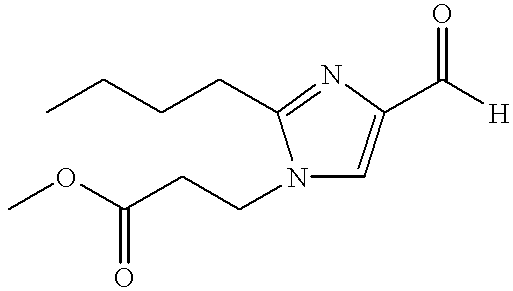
N1=C(CCCC)N(CCC(OC)=O)C=C1C([H])=O
